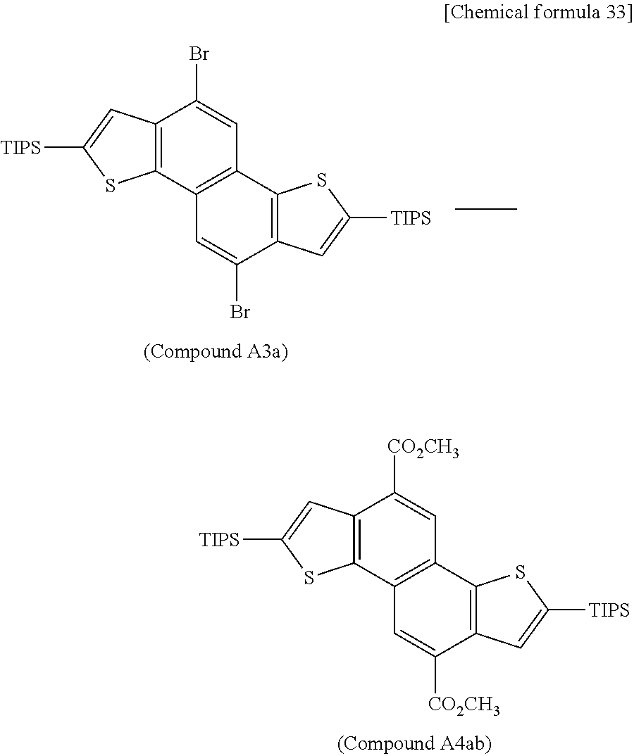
C12=C(C3=C(C=C1[CO2CH3])C1=C(C([CO2CH3])=C3)C=C([TIPS])S1)SC([TIPS])=C2.C12=C(C3=C(C=C1Br)C1=C(C(Br)=C3)C=C([TIPS])S1)SC([TIPS])=C2
